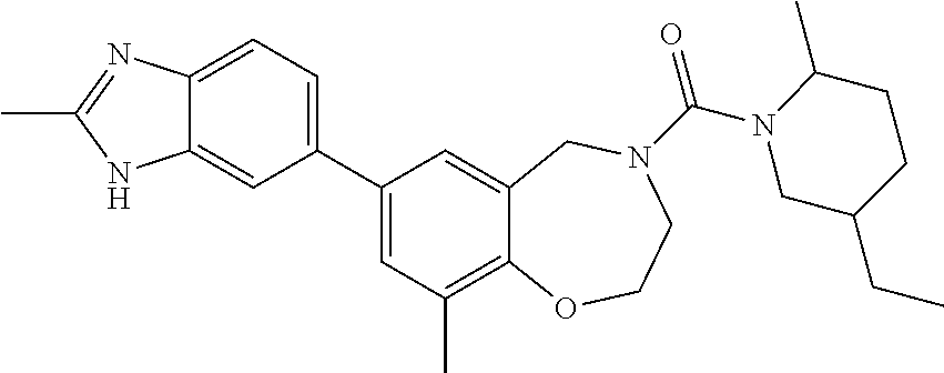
C12=CC=C(C3=CC(C)=C4C(=C3)CN(C(=O)N3CC(CC)CCC3C)CCO4)C=C1NC(C)=N2
